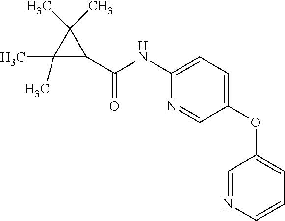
C1(C)(C)C(C(=O)NC2=CC=C(OC3=CC=CN=C3)C=N2)C1(C)C
